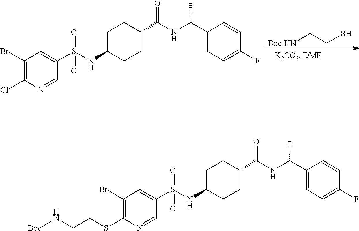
C1C(NS(C2=CC(Br)=C(Cl)N=C2)(=O)=O)CCC(C(NC(C2=CC=C(F)C=C2)C)=O)C1.[Boc-HN]CCS.C1C(NS(C2=CC(Br)=C(SCCN[Boc])N=C2)(=O)=O)CCC(C(NC(C2=CC=C(F)C=C2)C)=O)C1
